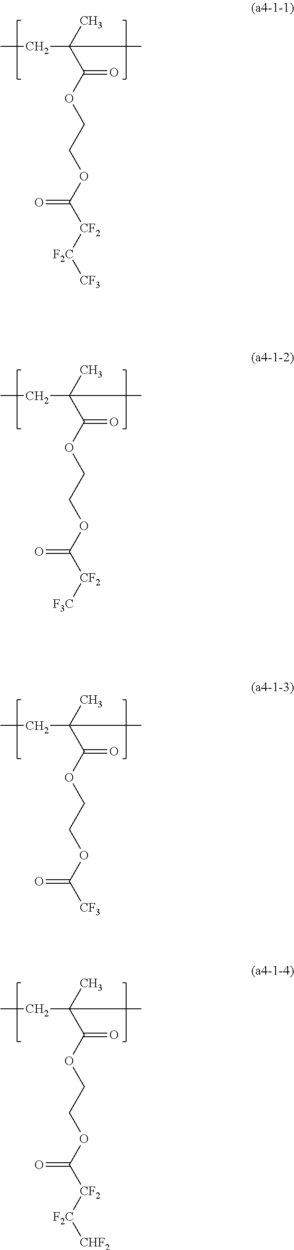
CCC(C)(C(OCCOC([CF2][F2C][CF3])=O)=O)C.CCC(C)(C(OCCOC([CF2][F3C])=O)=O)C.CCC(C)(C(OCCOC([CF3])=O)=O)C.CCC(C)(C(OCCOC([CF2][F2C][CHF2])=O)=O)C
